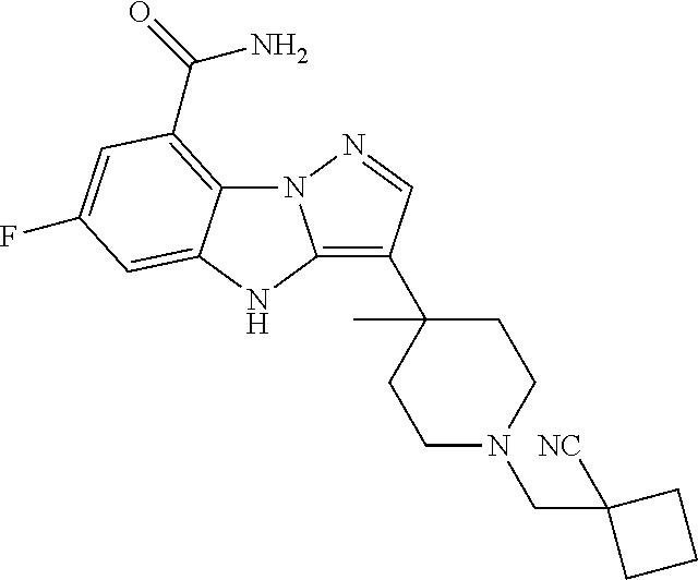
N12C3=C(C(N)=O)C=C(F)C=C3NC1=C(C1(C)CCN(CC3([NC])CCC3)CC1)C=N2
